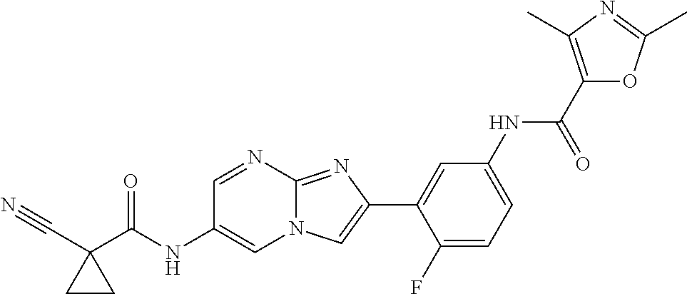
C1=NC2=NC(C3=CC(NC(C4=C(C)N=C(C)O4)=O)=CC=C3F)=CN2C=C1NC(=O)C1(C#N)CC1
